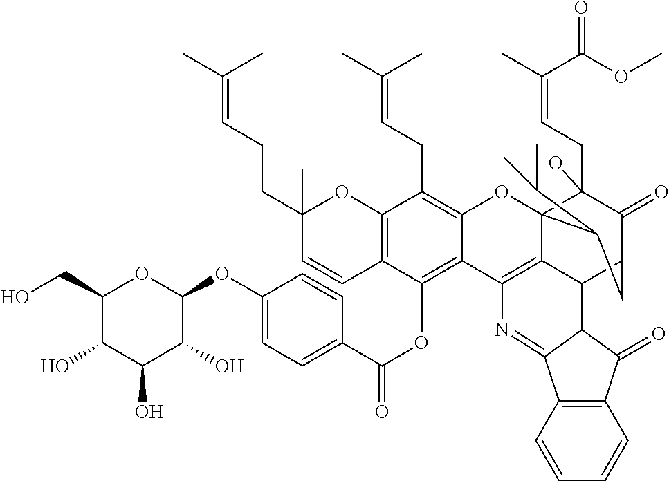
C12=C(C=CC(CCC=C(C)C)(C)O1)C(OC(=O)C1=CC=C(OC3OC(CO)C(O)C(O)C3O)C=C1)=C1C(=C2CC=C(C)C)OC23C(CC=C(C)C(OC)=O)(O)C(=O)C(CC2C(C)C)C2C3=C1N=C1C3=C(C=CC=C3)C(=O)C21
